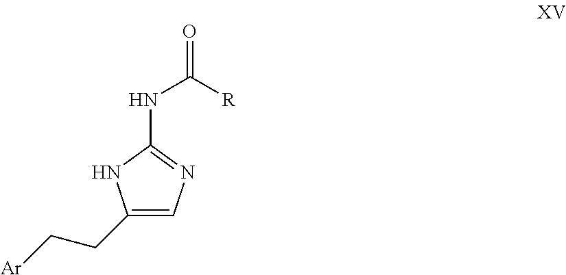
C1=C(CC[Ar])NC(NC(=O)[R])=N1
